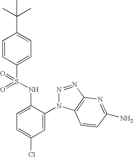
C1=CC(S(NC2=CC=C(Cl)C=C2N2N=NC3=C2C=CC(N)=N3)(=O)=O)=CC=C1C(C)(C)C
